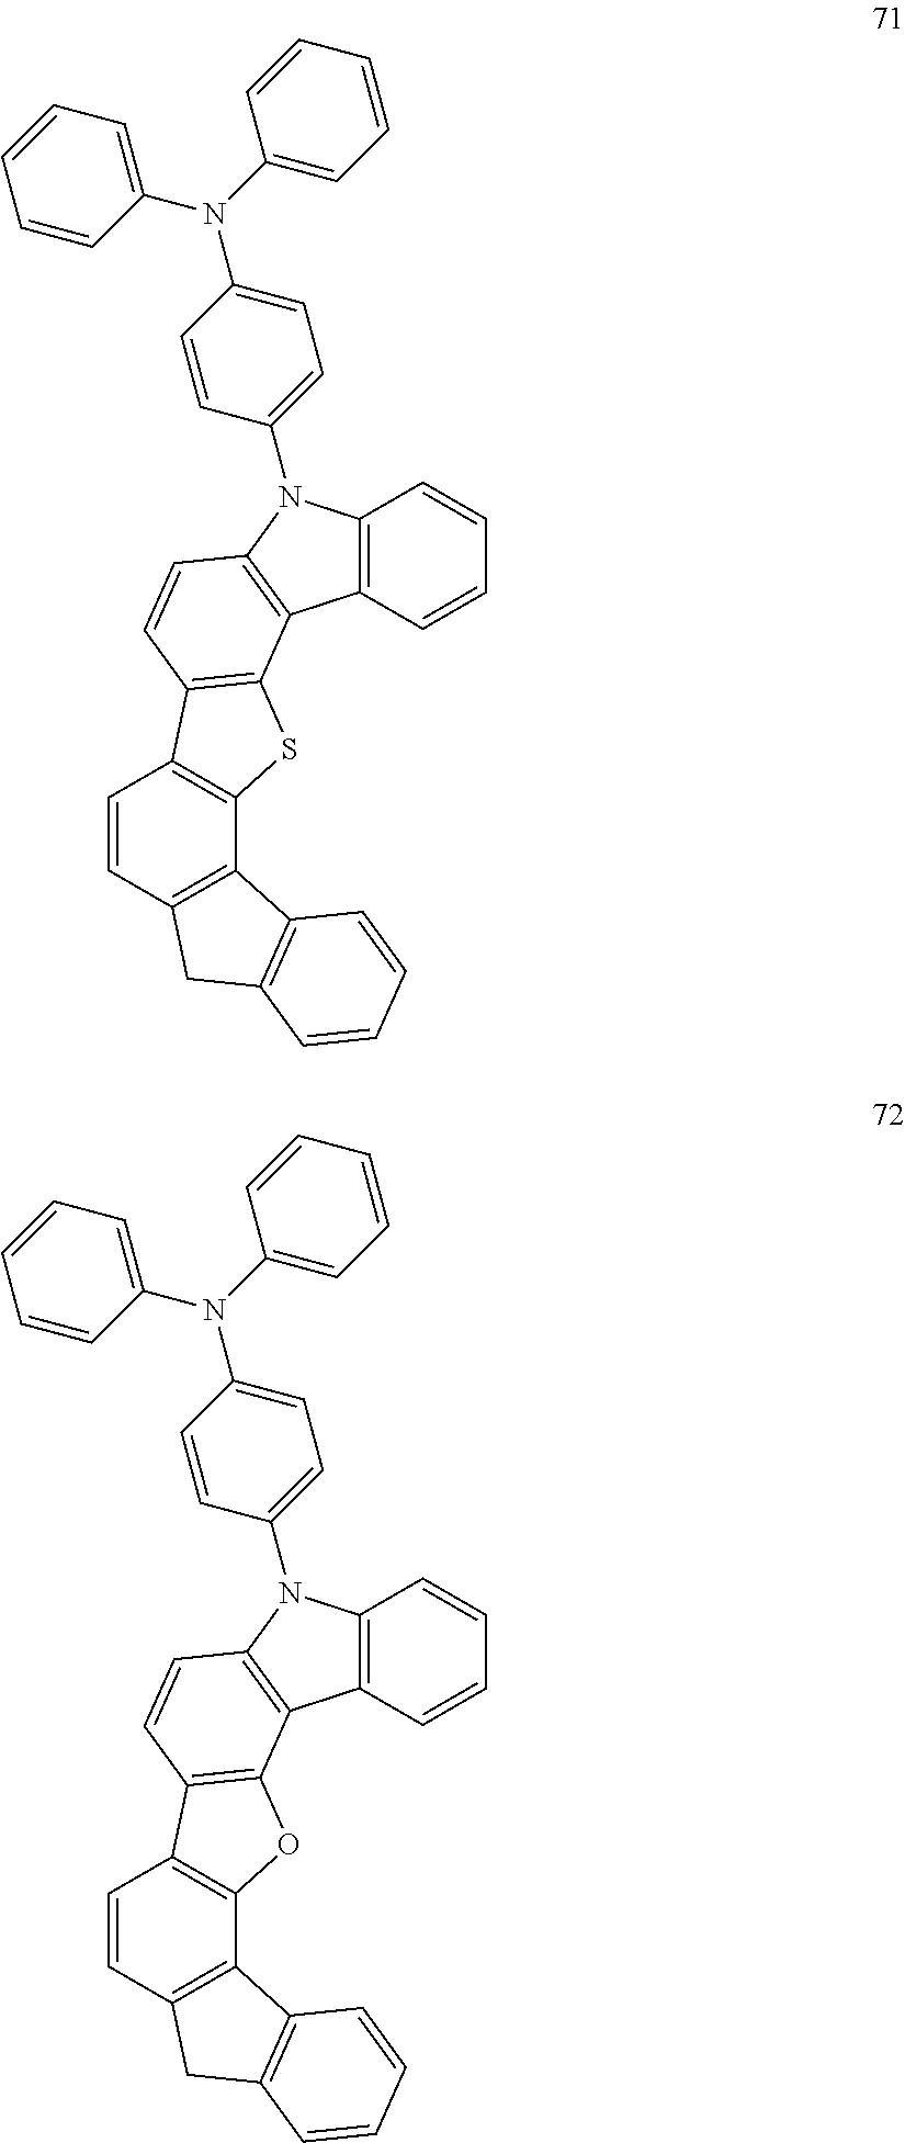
C12=C(C=CC=C1)N(C1=CC=C(N(C3=CC=CC=C3)C3=CC=CC=C3)C=C1)C1=C2C2=C(C=C1)C1=C(S2)C2=C(C=C1)CC1=C2C=CC=C1.C12=C(C=CC=C1)N(C1=CC=C(N(C3=CC=CC=C3)C3=CC=CC=C3)C=C1)C1=C2C2=C(C=C1)C1=C(O2)C2=C(C=C1)CC1=C2C=CC=C1
